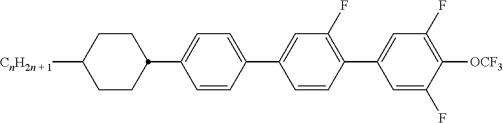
C1CC(C2=CC=C(C3=CC(F)=C(C4=CC(F)=C([OCF3])C(F)=C4)C=C3)C=C2)CCC1[CnH2n + 1]
